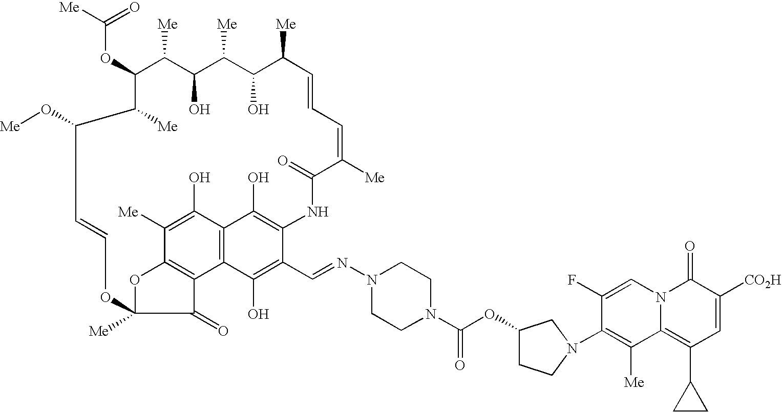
[Me]C(=O)OC1C([Me])C(O)C([Me])C(O)C([Me])C=CC=C([Me])C(=O)NC2=C(O)C3=C(C(O)=C2C=NN2CCN(C(OC4CCN(C5=C([Me])C6=C(C7CC7)C=C([CO2H])C(=O)N6C=C5F)C4)=O)CC2)C2=C(C([Me])=C3O)OC([Me])(C2=O)OC=CC(O[Me])C1[Me]
